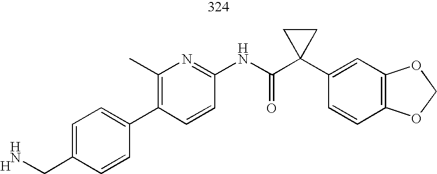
C1(C2=CC=C(CN)C=C2)=C(C)N=C(NC(C2(C3=CC4=C(C=C3)OCO4)CC2)=O)C=C1.[H]
